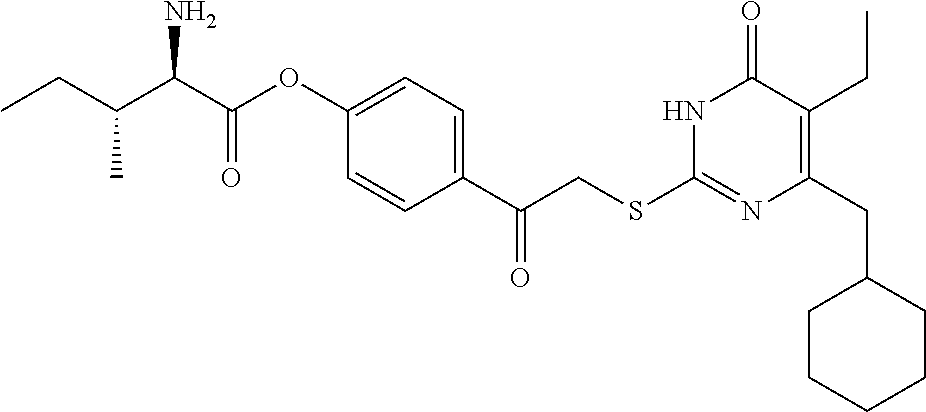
N1C(SCC(C2=CC=C(OC(C(C(CC)C)N)=O)C=C2)=O)=NC(CC2CCCCC2)=C(CC)C1=O
